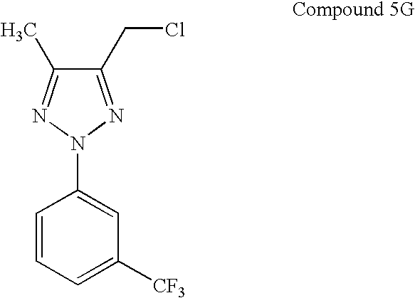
C1(CCl)=NN(C2=CC([CF3])=CC=C2)N=C1C
